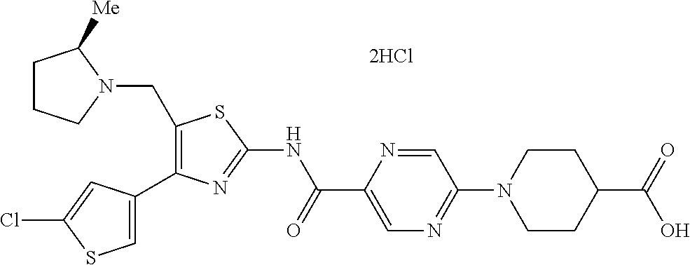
C1(CN2CCCC2[Me])=C(C2=CSC(Cl)=C2)N=C(NC(C2=CN=C(N3CCC(C(=O)O)CC3)C=N2)=O)S1
